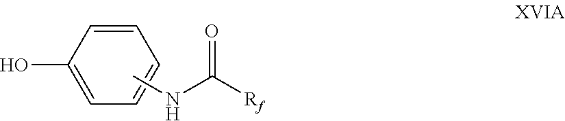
C1=CC(O)=CC=C1.CNC([Rf])=O
